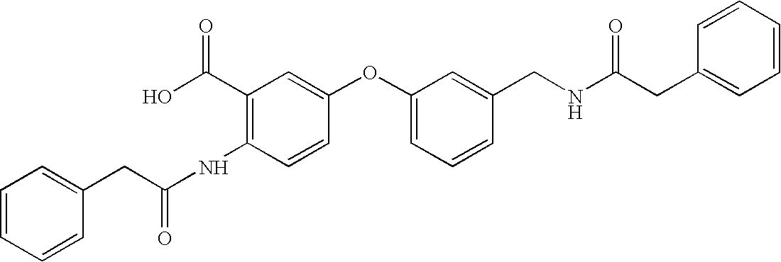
C1(CC(NC2=C(C(O)=O)C=C(OC3=CC=CC(CNC(CC4=CC=CC=C4)=O)=C3)C=C2)=O)=CC=CC=C1
